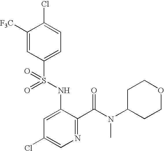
C1([F3C])=CC(S(NC2=CC(Cl)=CN=C2C(=O)N(C2CCOCC2)C)(=O)=O)=CC=C1Cl
